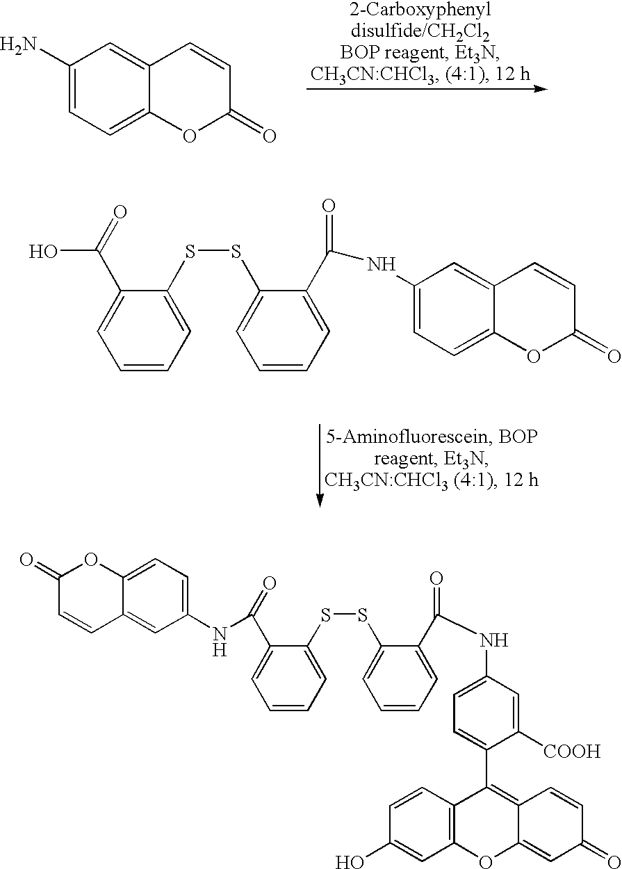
C1(N)=CC=C2C(=C1)C=CC(=O)O2.C1=CC=C(SSC2=CC=CC=C2C(=O)NC2=CC=C3C(=C2)C=CC(=O)O3)C(C(O)=O)=C1.C1(NC(C2=CC=CC=C2SSC2=CC=CC=C2C(=O)NC2=CC=C(C3=C4C(=CC(=O)C=C4)OC4=C3C=CC(O)=C4)C([COOH])=C2)=O)=CC=C2C(=C1)C=CC(=O)O2
